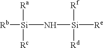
[Si](N[Si]([Re])([Rf])[Rd])([Rb])([Ra])[Rc]
